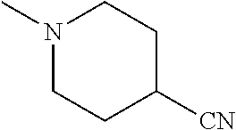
N1(C)CCC([CN])CC1
